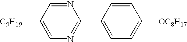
C1([C9H19])=CN=C(C2=CC=C([OC8H17])C=C2)N=C1
